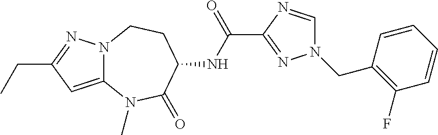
C12=CC(CC)=NN1CCC(NC(=O)C1=NN(CC3=C(F)C=CC=C3)C=N1)C(=O)N2C
